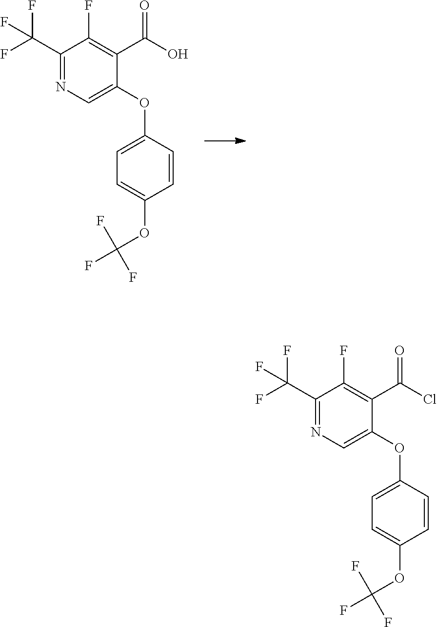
C1(C(F)(F)F)=NC=C(OC2=CC=C(OC(F)(F)F)C=C2)C(C(Cl)=O)=C1F.C1(C(F)(F)F)=NC=C(OC2=CC=C(OC(F)(F)F)C=C2)C(C(O)=O)=C1F
